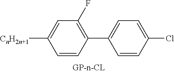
C1=C([CnH2n+1])C=CC(C2=CC=C(Cl)C=C2)=C1F
